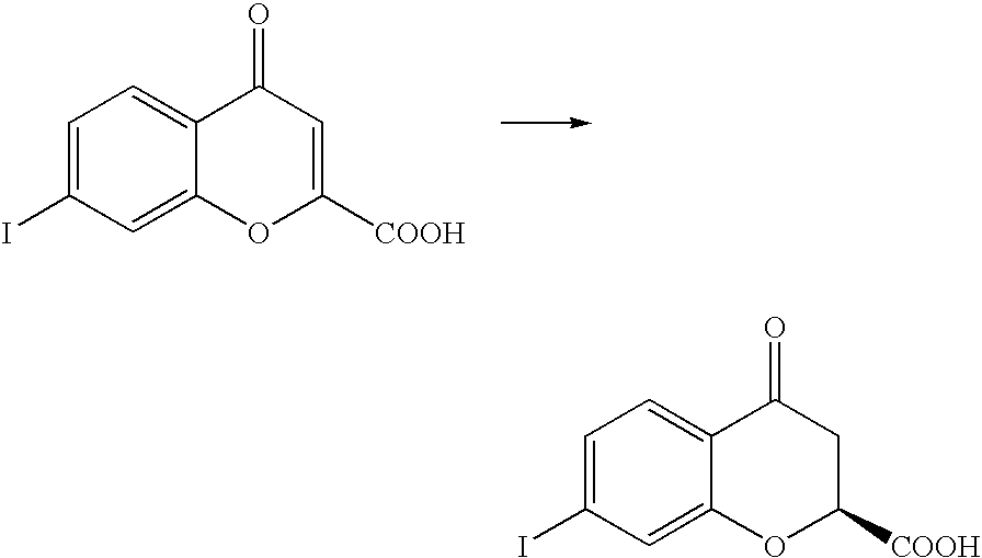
C1=C(I)C=C2C(=C1)C(=O)C=C([COOH])O2.C1=C(I)C=C2C(=C1)C(=O)CC([COOH])O2
